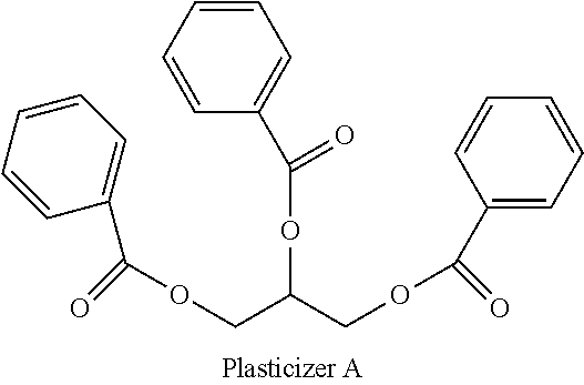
C1=CC=C(C(OCC(COC(=O)C2=CC=CC=C2)OC(=O)C2=CC=CC=C2)=O)C=C1
